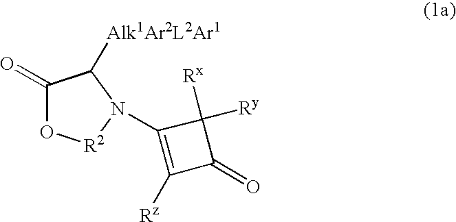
C1(=O)O[R2]N(C2=C([Rz])C(=O)C2([Ry])[Rx])C1[Alk1Ar2L2Ar1]
